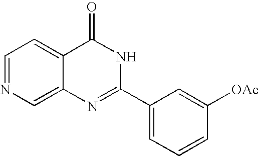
C1=C2C(=CC=N1)C(=O)NC(C1=CC=CC([OAc])=C1)=N2
